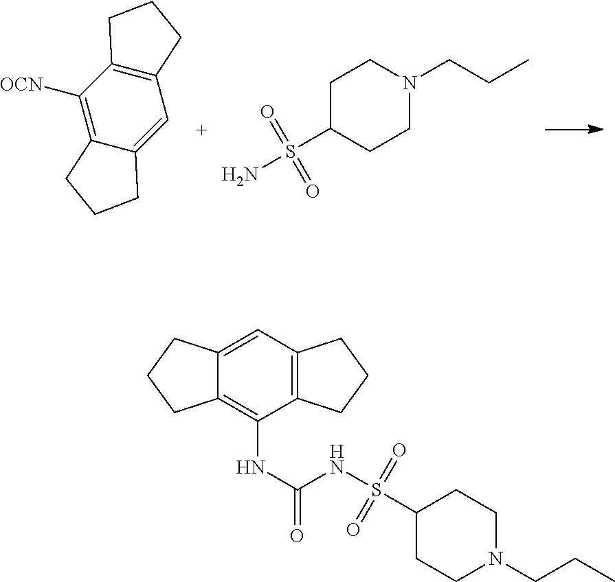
C12=C(C([OCN])=C3C(=C1)CCC3)CCC2.C1(S(N)(=O)=O)CCN(CCC)CC1.C12=C(C=C3C(=C1NC(=O)NS(C1CCN(CCC)CC1)(=O)=O)CCC3)CCC2
